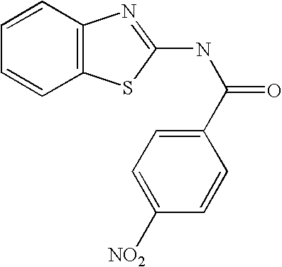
C1=CC2=C(C=C1)SC(NC(=O)C1=CC=C([NO2])C=C1)=N2
